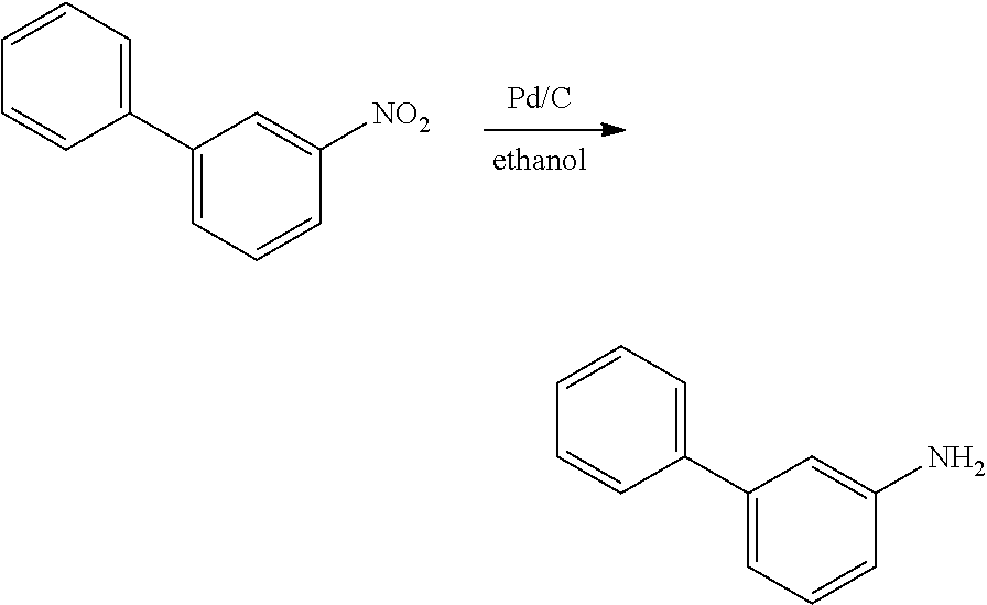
C1(C2=CC=CC([NO2])=C2)=CC=CC=C1.C1(C2=CC=CC(N)=C2)=CC=CC=C1
